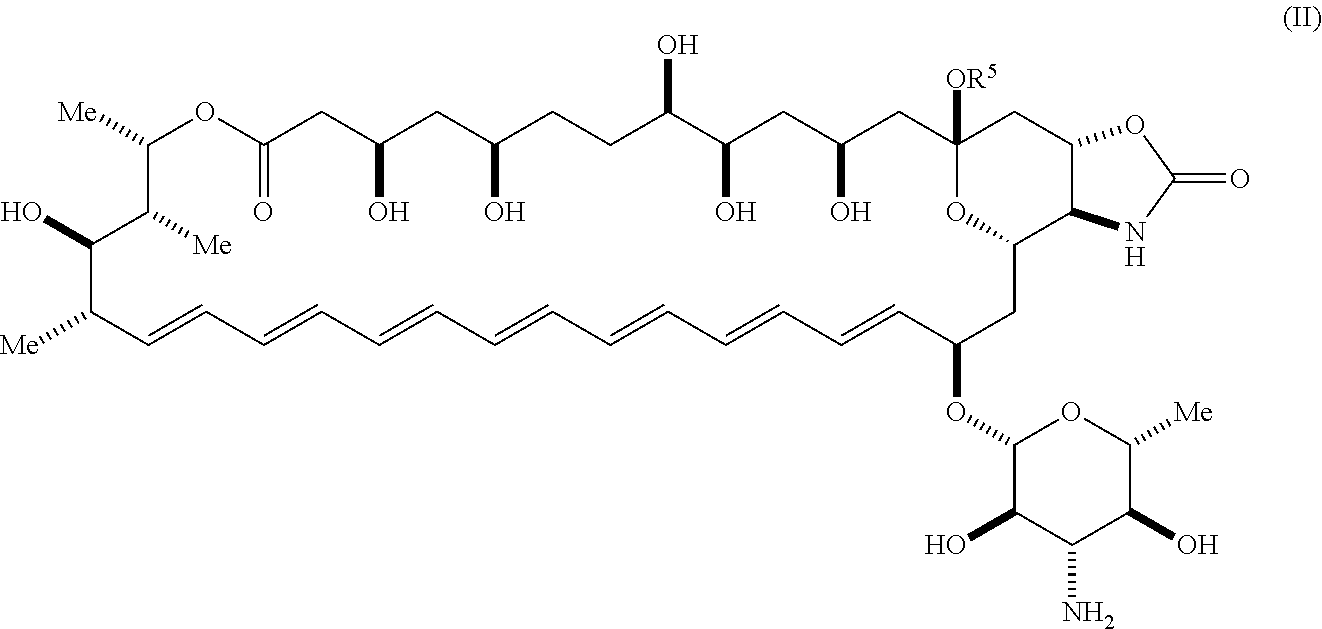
C1([Me])OC(=O)CC(O)CC(O)CCC(O)C(O)CC(O)CC2([OR5])CC3C(C(CC(OC4C(O)C(N)C(O)C([Me])O4)C=CC=CC=CC=CC=CC=CC=CC([Me])C(O)C1[Me])O2)NC(=O)O3
